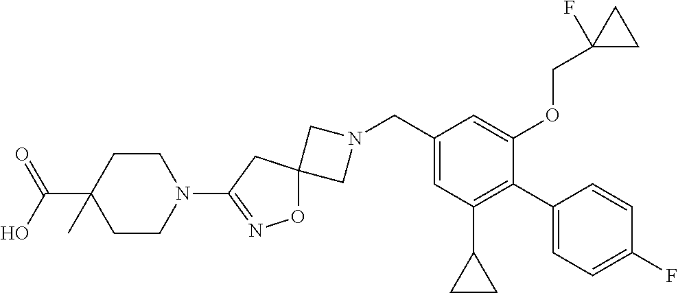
C1N(CC2=CC(C3CC3)=C(C3=CC=C(F)C=C3)C(OCC3(F)CC3)=C2)CC12ON=C(N1CCC(C(=O)O)(C)CC1)C2
